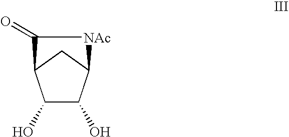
C1(O)C(O)C2CC1C(=O)[NAc]2
